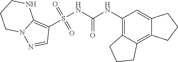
S(NC(NC1=C2C(=C3C(=C1)CCC3)CCC2)=O)(C1=C2N(N=C1)CCCN2)(=O)=O
